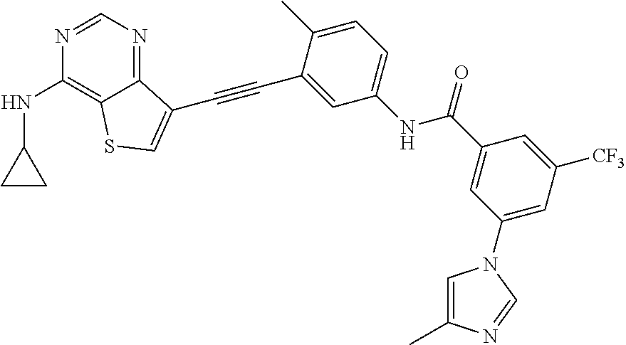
C1=NC(NC2CC2)=C2C(=N1)C(C#CC1=CC(NC(C3=CC(N4C=C(C)N=C4)=CC([CF3])=C3)=O)=CC=C1C)=CS2
